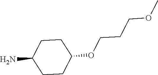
C1CC(OCCCOC)CCC1N
